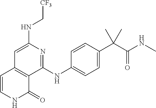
C1(NC[CF3])=CC2=C(C(NC3=CC=C(C(C(NC)=O)(C)C)C=C3)=N1)C(=O)NC=C2
